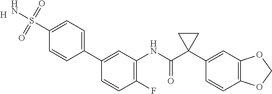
C1(NC(C2(C3=CC4=C(C=C3)OCO4)CC2)=O)=C(F)C=CC(C2=CC=C(S(N)(=O)=O)C=C2)=C1.[H]
